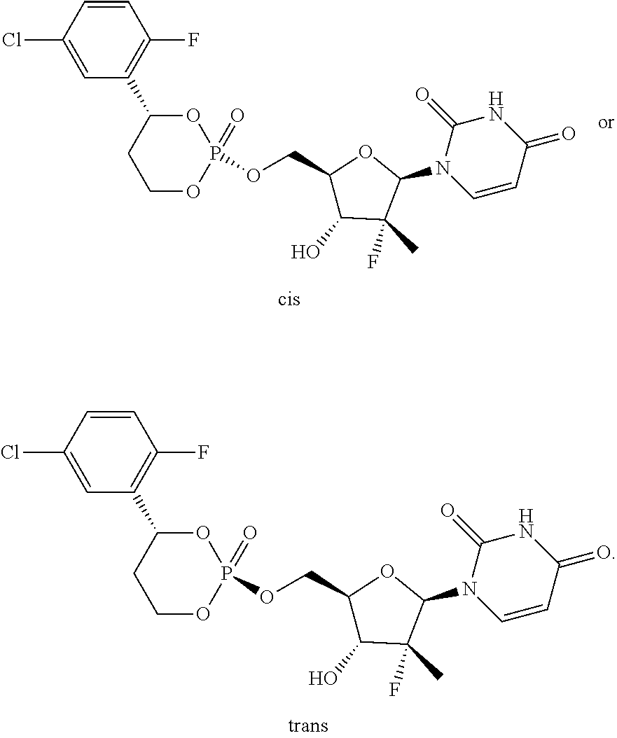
C1=CC(F)=C(C2CCOP(=O)(OCC3C(O)C(C)(F)C(N4C=CC(=O)NC4=O)O3)O2)C=C1Cl.C1=CC(F)=C(C2CCOP(=O)(OCC3C(O)C(C)(F)C(N4C=CC(=O)NC4=O)O3)O2)C=C1Cl
